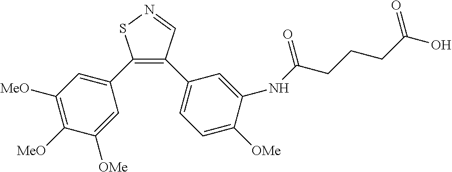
C1(C2=CC([MeO])=C([MeO])C([OMe])=C2)=C(C2=CC=C([OMe])C(NC(CCCC(O)=O)=O)=C2)C=NS1
